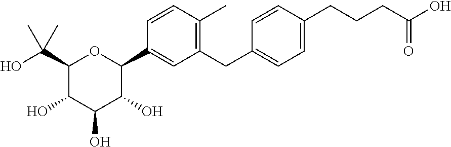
C1(C(O)(C)C)C(O)C(O)C(O)C(C2=CC(CC3=CC=C(CCCC(O)=O)C=C3)=C(C)C=C2)O1
